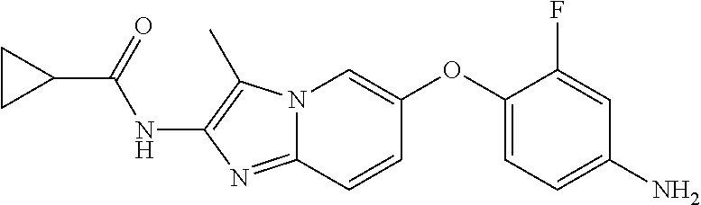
N12C(=NC(NC(C3CC3)=O)=C1C)C=CC(OC1=CC=C(N)C=C1F)=C2
